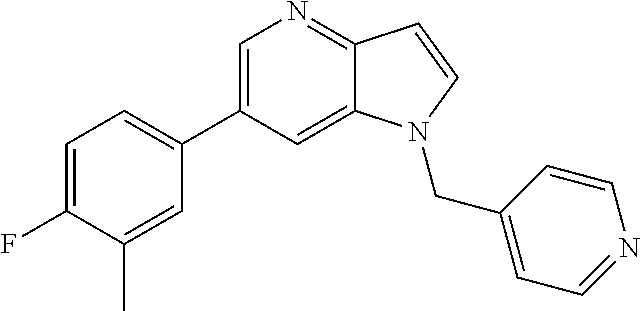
C1=C(C2=CC=C(F)C(C)=C2)C=C2C(=N1)C=CN2CC1=CC=NC=C1
